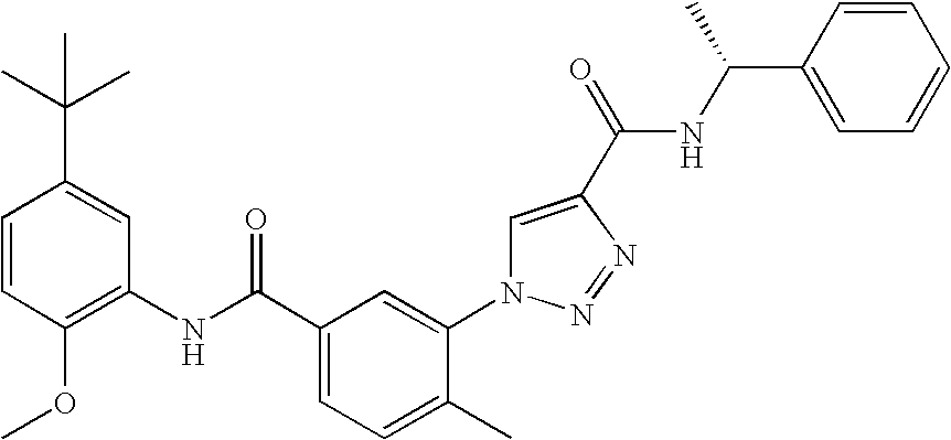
C1=CC(C(C)(C)C)=CC(NC(C2=CC=C(C)C(N3C=C(C(=O)NC(C4=CC=CC=C4)C)N=N3)=C2)=O)=C1OC
